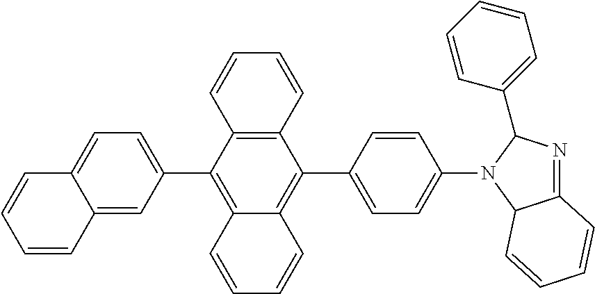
C12=CC(C3=C4C(=C(C5=CC=C(N6C(C7=CC=CC=C7)N=C7C6C=CC=C7)C=C5)C5=C3C=CC=C5)C=CC=C4)=CC=C1C=CC=C2
